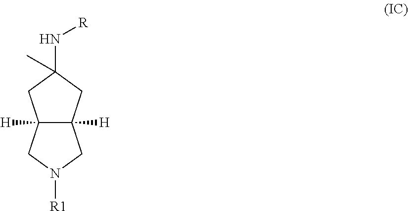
C12([H])C([H])(CC(C)(N[R])C1)CN([R1])C2
